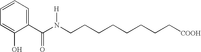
C1=C(O)C(C(N(CCCCCCCC[COOH])[H])=O)=CC=C1
